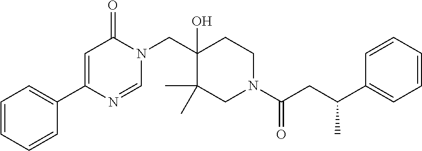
C1=NC(C2=CC=CC=C2)=CC(=O)N1CC1(O)C(C)(C)CN(C(=O)CC(C2=CC=CC=C2)C)CC1
